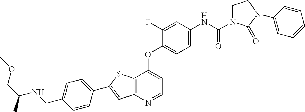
C12=C(SC(C3=CC=C(CNC(COC)C)C=C3)=C1)C(OC1=CC=C(NC(=O)N3CCN(C4=CC=CC=C4)C3=O)C=C1F)=CC=N2
